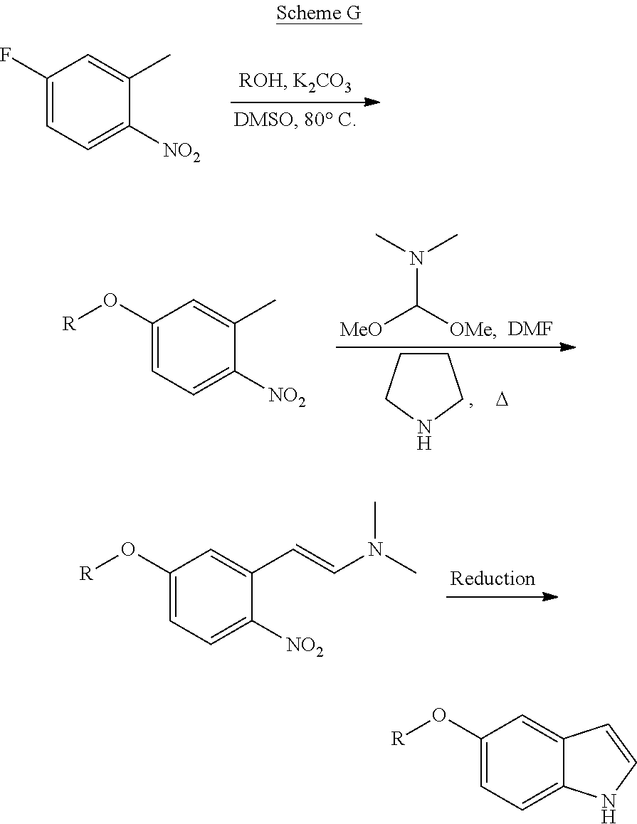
C1=C([NO2])C(C)=CC(F)=C1.C1=C([NO2])C(C)=CC(O[R])=C1.CN(C)C([OMe])[MeO].[DMF].C1CCNC1.[D].C1=C([NO2])C(C=CN(C)C)=CC(O[R])=C1.C1=C2C(=CC(O[R])=C1)C=CN2
